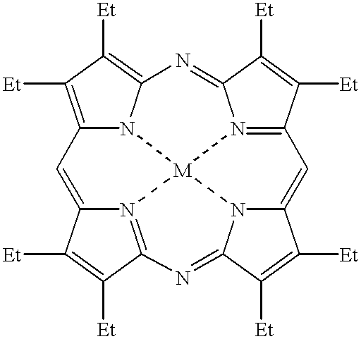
C12=CC3=C([Et])C([Et])=C4N3[M]35N1=C(C([Et])=C2[Et])N=C1N3C(=CC2=N5C(=N4)C([Et])=C2[Et])C([Et])=C1[Et]
